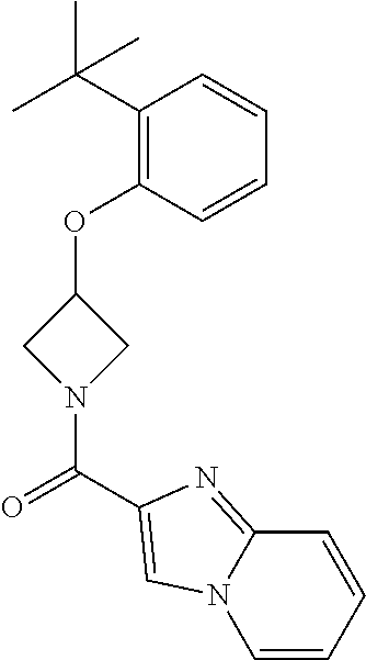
C1(C(C)(C)C)=C(OC2CN(C(=O)C3=CN4C=CC=CC4=N3)C2)C=CC=C1
